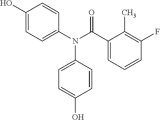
C1(N(C(C2=CC=CC(F)=C2C)=O)C2=CC=C(O)C=C2)=CC=C(O)C=C1
